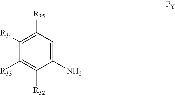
C1([R33])=C([R32])C(N)=CC([R35])=C1[R34]
